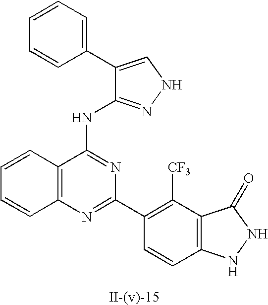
C12=C(N=C(C3=C([CF3])C4=C(C=C3)NNC4=O)N=C1NC1=NNC=C1C1=CC=CC=C1)C=CC=C2
